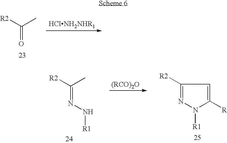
CC([R2])=O.CC([R2])=NN[R1].C1([R2])=NN([R1])C([R])=C1
